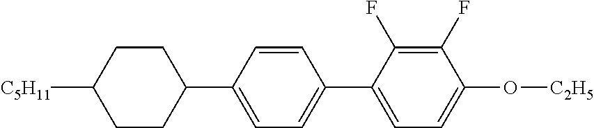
C1CC(C2=CC=C(C3=CC=C(O[C2H5])C(F)=C3F)C=C2)CCC1[C5H11]
